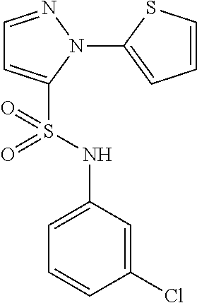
C1=NN(C2=CC=CS2)C(S(NC2=CC=CC(Cl)=C2)(=O)=O)=C1
